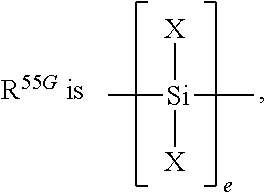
C[Si](C)([X])[X]
